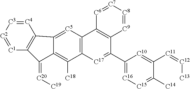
C1(=[C20][C19])C2=C([C18])C3=C([C5]=C2C2=C1[C1]=[C2][C3]=[C4]2)C1=C(C(C2=[C16][C15]=C([C14])C([C11]=[C12][C13])=[C10]2)=[C17]3)[C9]=[C8][C7]=[C6]1
